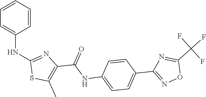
C1=CC=CC(NC2=NC(C(NC3=CC=C(C4=NOC(C(F)(F)F)=N4)C=C3)=O)=C(C)S2)=C1
